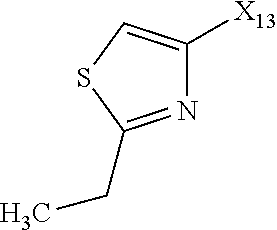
N1=C(CC)SC=C1[X13]
